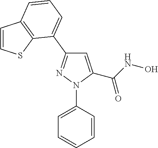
C1=C(C(NO)=O)N(C2=CC=CC=C2)N=C1C1=CC=CC2=C1SC=C2
